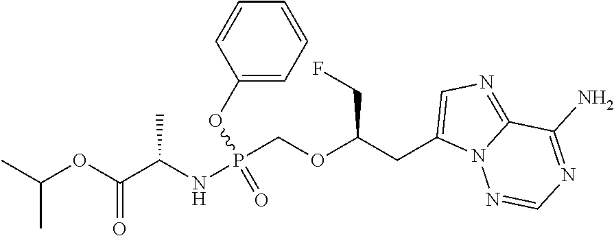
P(COC(CC1=CN=C2N1N=CN=C2N)CF)(NC(C(OC(C)C)=O)C)(OC1=CC=CC=C1)=O
